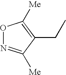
O1N=C([Me])C(CC)=C1[Me]
